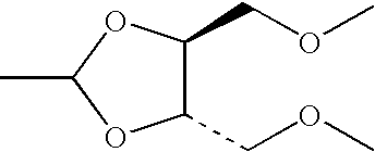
CC1OC(COC)C(COC)O1
